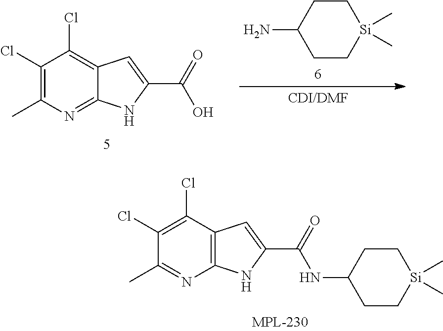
C12=C(C(Cl)=C(Cl)C(C)=N1)C=C(C(=O)NC1CC[Si](C)(C)CC1)N2.C12=NC(C)=C(Cl)C(Cl)=C1C=C(C(=O)O)N2.C1CC(N)CC[Si]1(C)C
